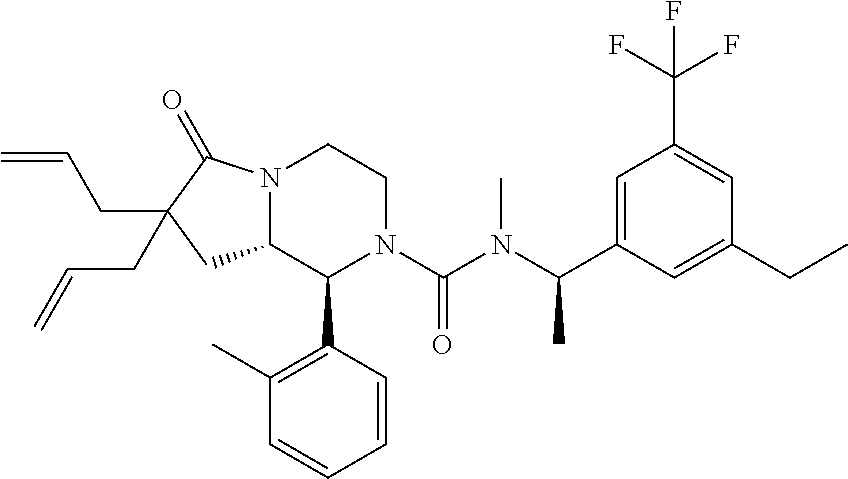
C1=C(C(N(C(N2C(C3=C(C)C=CC=C3)C3N(CC2)C(=O)C(CC=C)(CC=C)C3)=O)C)C)C=C(CC)C=C1C(F)(F)F
